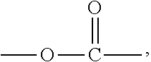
COC(C)=O
